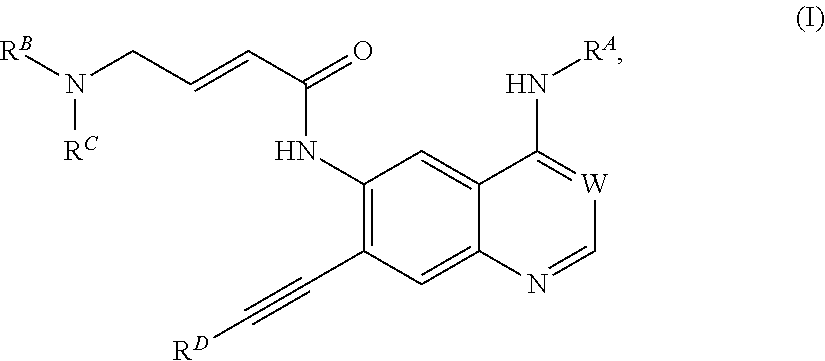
C1(NC(C=CCN([RB])[RC])=O)=C(C#C[RD])C=C2C(=C1)C(N[RA])=[W]C=N2
